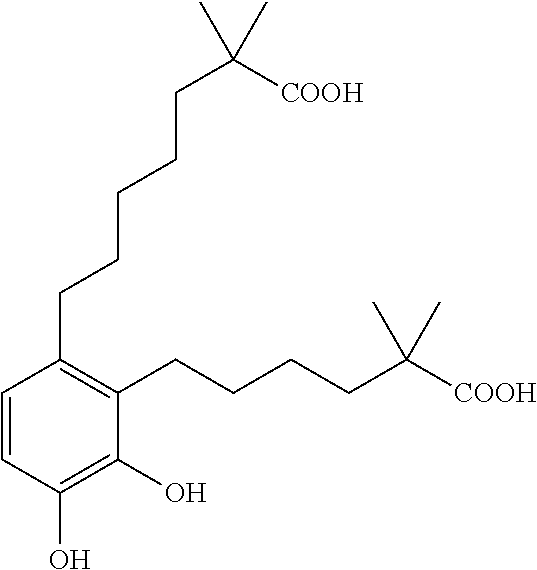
C1=CC(O)=C(O)C(CCCCC([COOH])(C)C)=C1CCCCCC(C)([COOH])C
